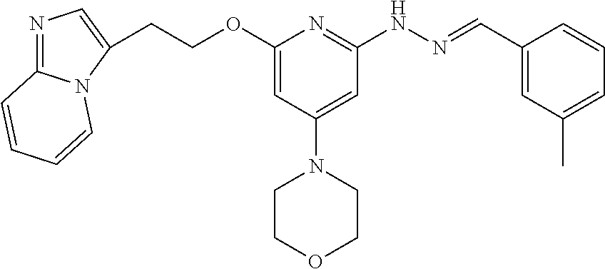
C(COC1=CC(N2CCOCC2)=CC(NN=CC2=CC(C)=CC=C2)=N1)C1=CN=C2N1C=CC=C2
